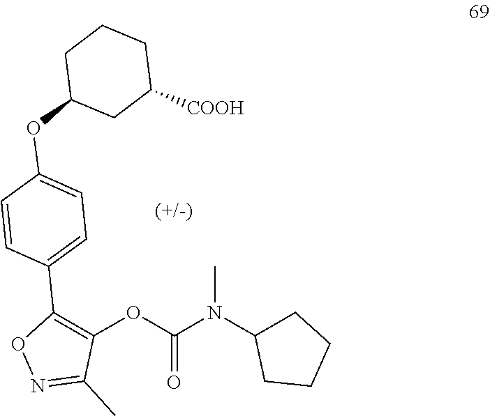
C1(C2=CC=C(OC3CC([COOH])CCC3)C=C2)=C(OC(N(C2CCCC2)C)=O)C(C)=NO1
